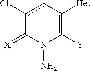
c1(Cl)cC([Het])=C([Y])N(N)C1=[X]
